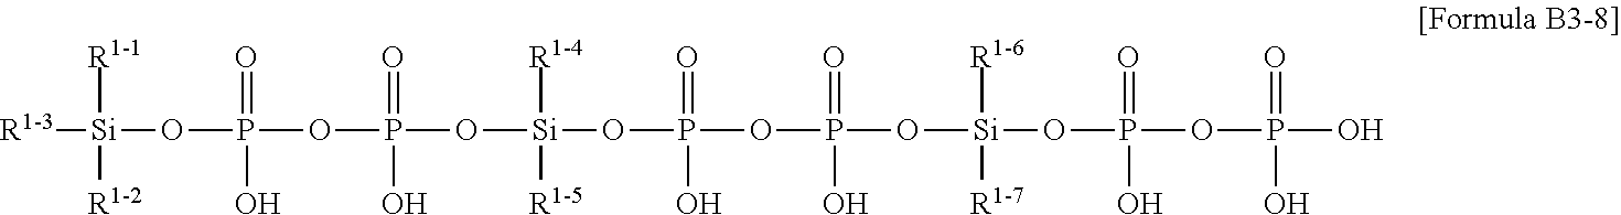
[R1-4][Si]([R1-5])(OP(=O)(O)OP(=O)(O)O[Si]([R1-6])([R1-7])OP(=O)(O)OP(O)(=O)O)OP(OP(=O)(O)O[Si]([R1-1])([R1-2])[R1-3])(=O)O
